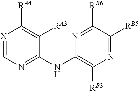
[X]1=CN=C(NC2=C([RB3])N=C([RB5])C([RB6])=N2)C([RA3])=C1[RA4]
